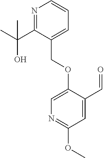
OC(C1=NC=CC=C1COC1=CN=C(OC)C=C1C=O)(C)C
